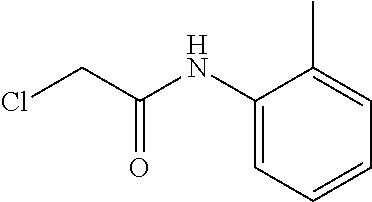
C1(NC(CCl)=O)=CC=CC=C1C
